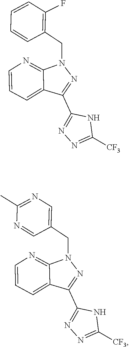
N1=C(C2=NN=C([CF3])N2)C2=CC=CN=C2N1CC1=C(F)C=CC=C1.N1=C(C2=NN=C([CF3])N2)C2=CC=CN=C2N1CC1=CN=C(C)N=C1
